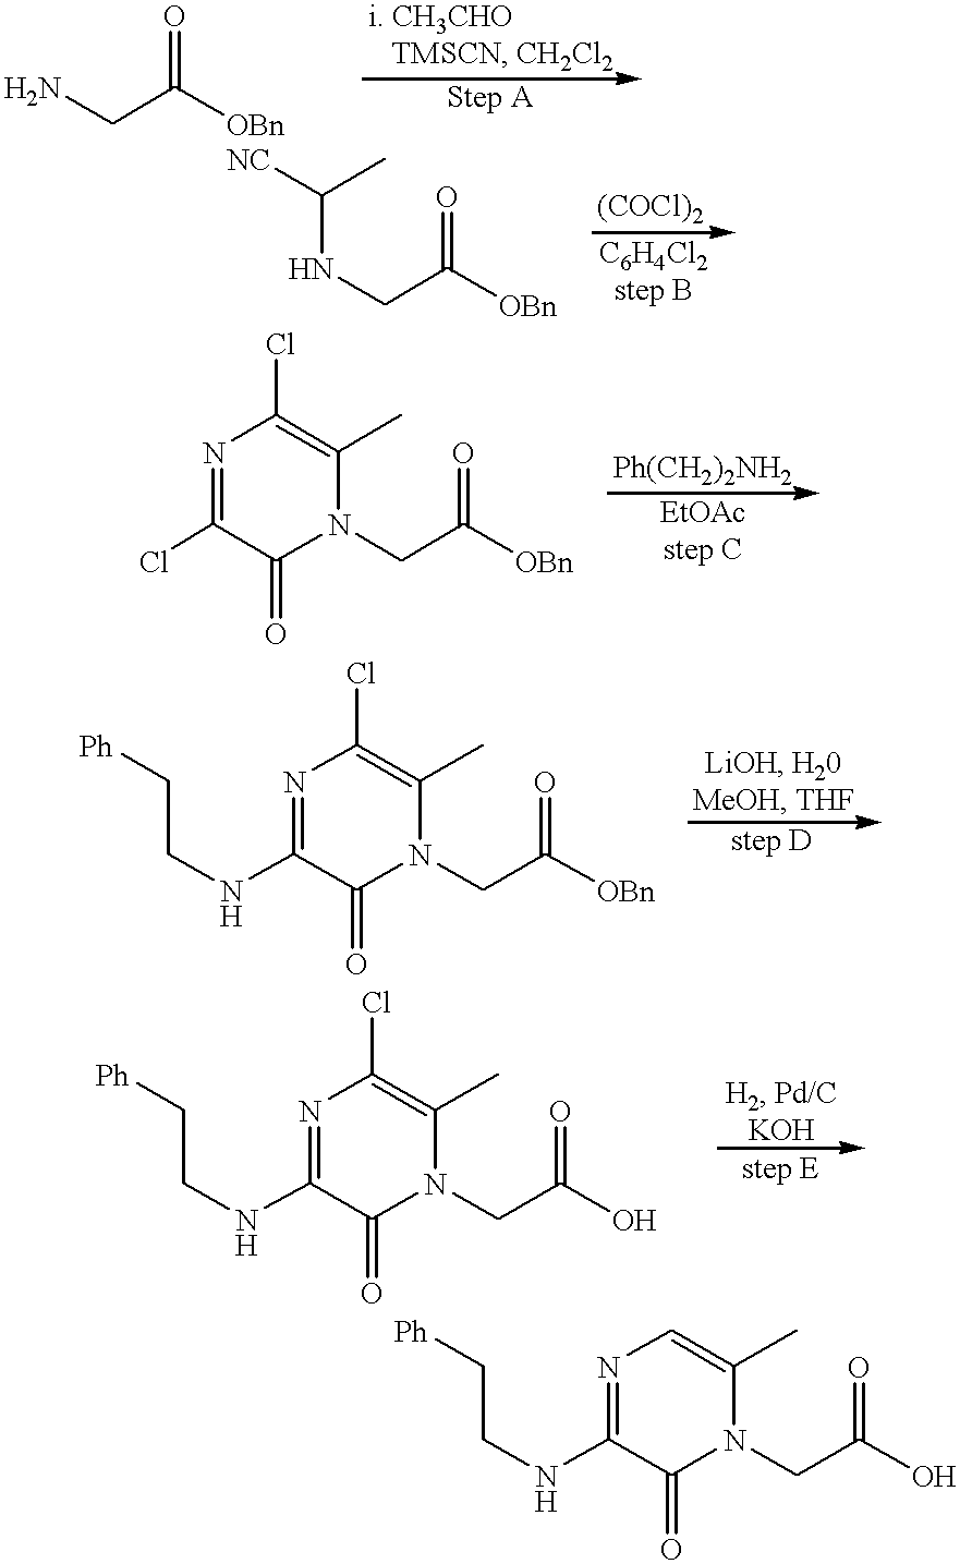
C([OBn])(=O)CN.N1=C(NCC[Ph])C(=O)N(CC(=O)O)C(C)=C1.C(NCC(=O)[OBn])(C)[NC].N1=C(Cl)C(=O)N(CC(=O)[OBn])C(C)=C1Cl.N1=C(NCC[Ph])C(=O)N(CC(=O)[OBn])C(C)=C1Cl.N1=C(NCC[Ph])C(=O)N(CC(=O)O)C(C)=C1Cl
